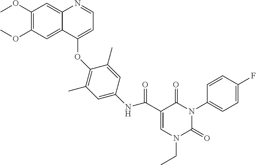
C1(OC)=C(OC)C=C2C(=C1)N=CC=C2OC1=C(C)C=C(NC(C2=CN(CC)C(=O)N(C3=CC=C(F)C=C3)C2=O)=O)C=C1C
